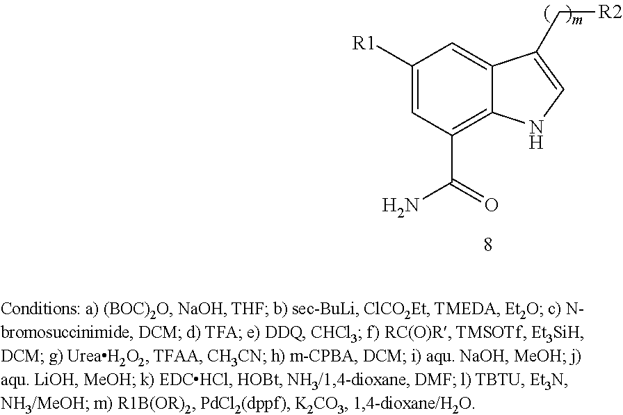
C1([R1])=CC(C(=O)N)=C2C(=C1)C(C[R2])=CN2
